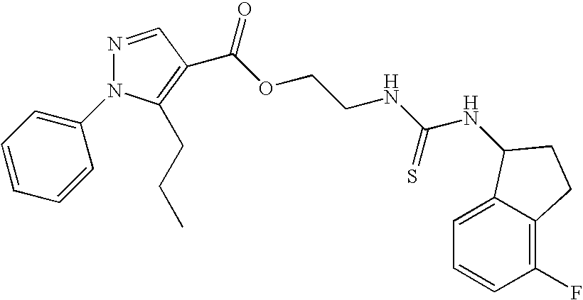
C(=O)(OCCNC(=S)NC1C2=CC=CC(F)=C2CC1)C1=C(CCC)N(C2=CC=CC=C2)N=C1
